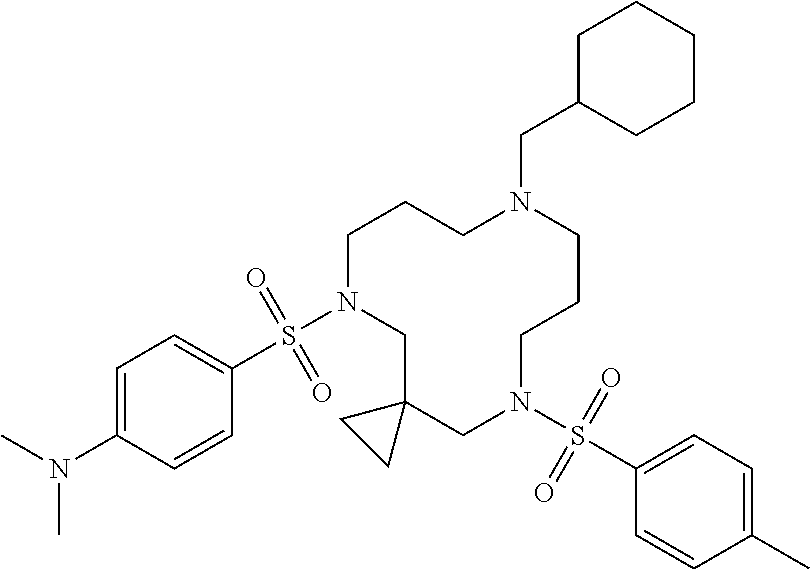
C1N(S(C2=CC=C(N(C)C)C=C2)(=O)=O)CC2(CN(S(C3=CC=C(C)C=C3)(=O)=O)CCCN(CC3CCCCC3)CC1)CC2
